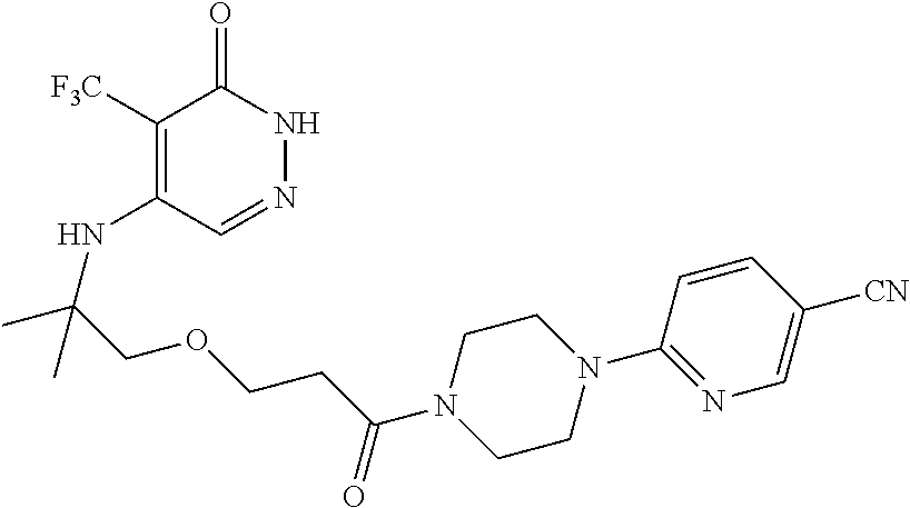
C1([F3C])=C(NC(COCCC(N2CCN(C3=NC=C([CN])C=C3)CC2)=O)(C)C)C=NNC1=O
